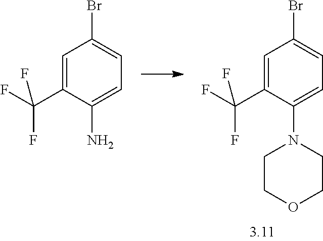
C1=C(C(F)(F)F)C(N2CCOCC2)=CC=C1Br.C1=C(C(F)(F)F)C(N)=CC=C1Br
